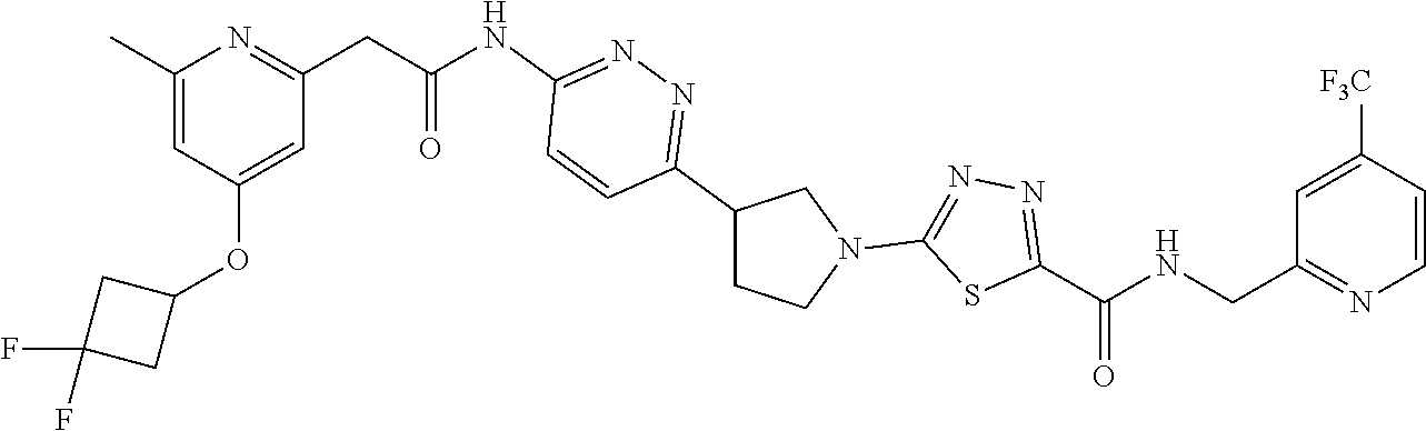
C1(C2=NN=C(NC(CC3=NC(C)=CC(OC4CC(F)(F)C4)=C3)=O)C=C2)CCN(C2=NN=C(C(=O)NCC3=NC=CC([F3C])=C3)S2)C1
